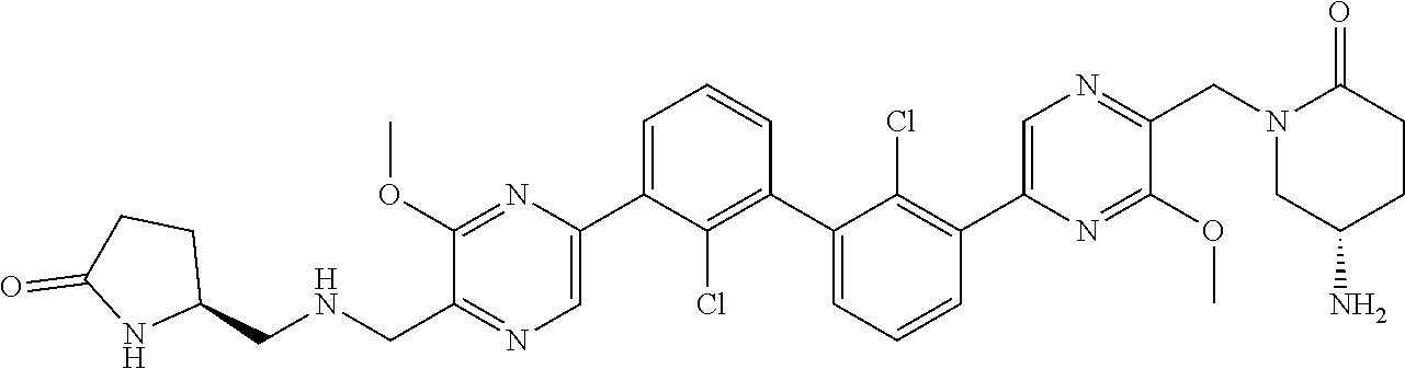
C1(OC)=NC(C2=CC=CC(C3=CC=CC(C4=CN=C(CN5CC(N)CCC5=O)C(OC)=N4)=C3Cl)=C2Cl)=CN=C1CNCC1CCC(=O)N1
